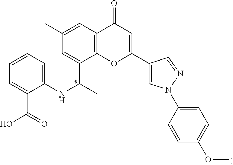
C1=CC=C(NC(C)C2=CC(C)=CC3=C2OC(C2=CN(C4=CC=C(OC)C=C4)N=C2)=CC3=O)C(C(=O)O)=C1
